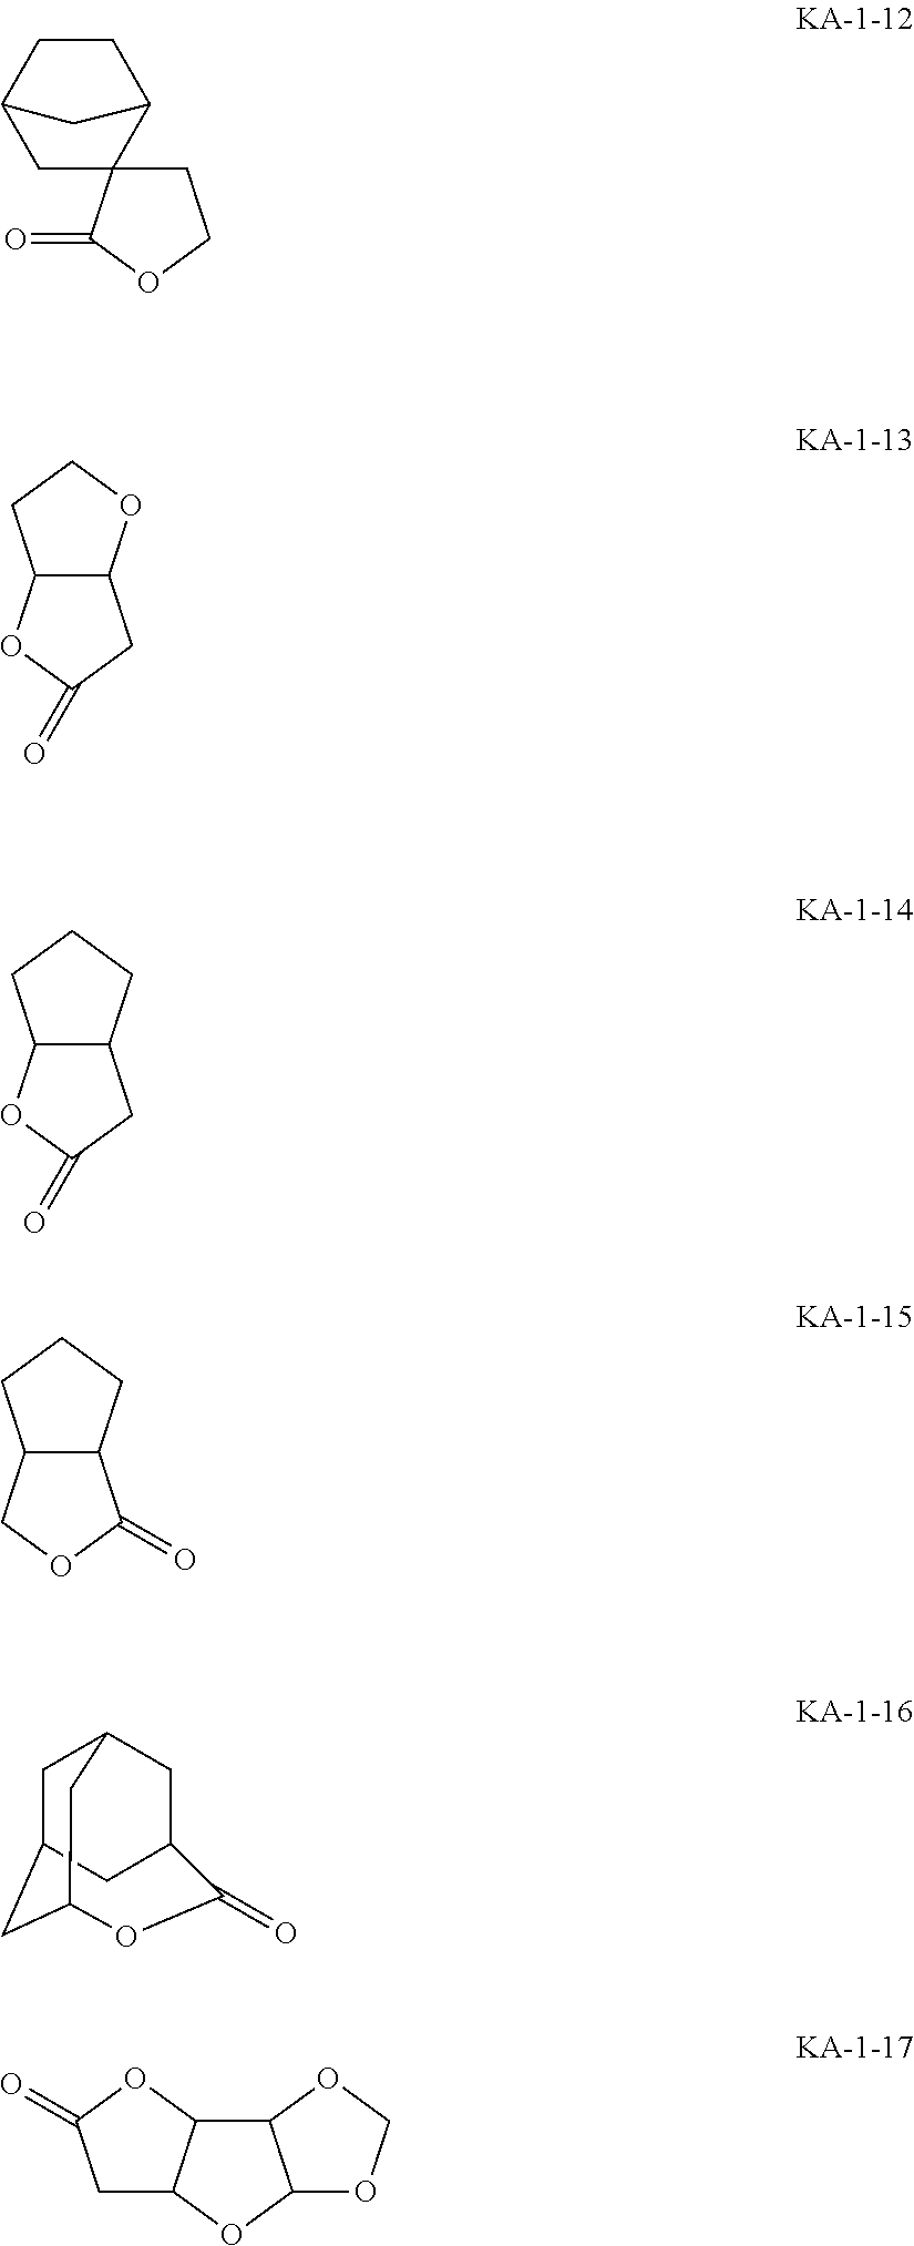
C1CC2CC3(C1C2)CCOC3=O.C12C(OCC1)CC(=O)O2.C12C(CCC1)CC(=O)O2.C12C(CCC1)C(=O)OC2.C1C2CC3OC(=O)C(CC1C3)C2.C1C2C(OC1=O)C1C(O2)OCO1
